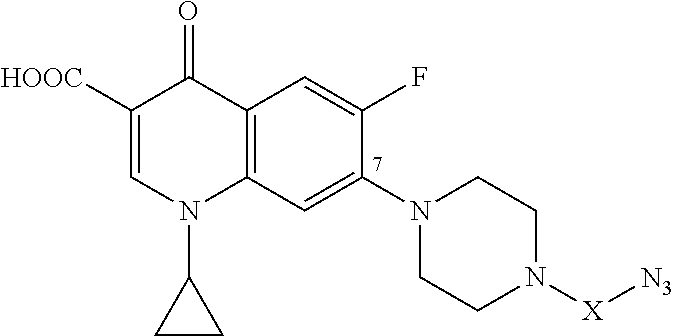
C1N([X][N3])CCN(C2=CC3=C(C=C2F)C(=O)C([HOOC])=CN3C2CC2)C1
